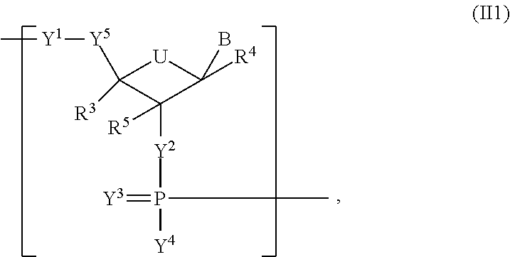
C[Y1][Y5]C1([R3])[U]C([R4])(B)C1([Y2]P(=[Y3])([Y4])C)[R5]
